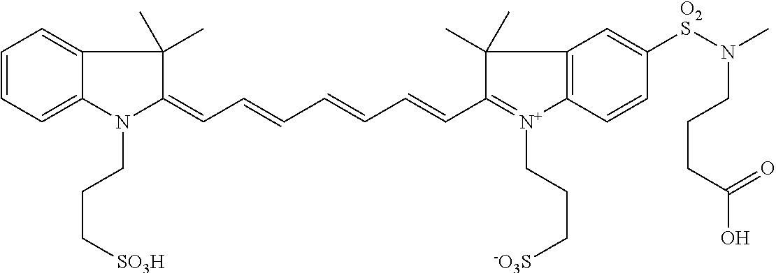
C(C=CC1=[N+](CCC[SO3-])C2=C(C1(C)C)C=C([SO2]N(C)CCCC(O)=O)C=C2)=CC=CC=C1C(C)(C)C2=CC=CC=C2N1CCC[SO3H]
